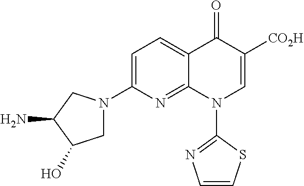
C12=NC(N3CC(O)C(N)C3)=CC=C1C(=O)C([CO2H])=CN2C1=NC=CS1
